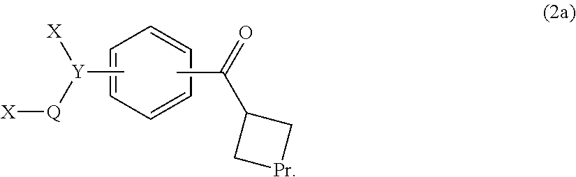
C1=CC=CC=C1.C[Y]([X])[Q][X].CC(=O)C1C[Pr]C1
